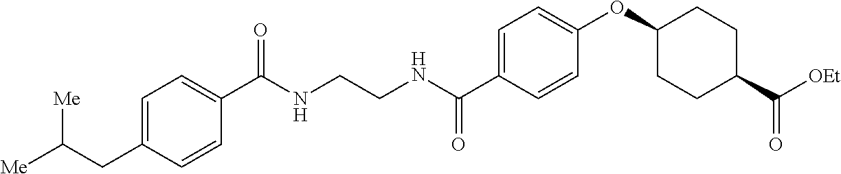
C1=C(C(NCCNC(C2=CC=C(CC([Me])[Me])C=C2)=O)=O)C=CC(OC2CCC(C(=O)[OEt])CC2)=C1
